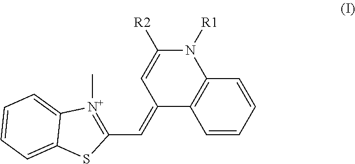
C1=CC=CC2=C1N([R1])C([R2])=CC2=CC1=[N+](C)C2=CC=CC=C2S1
